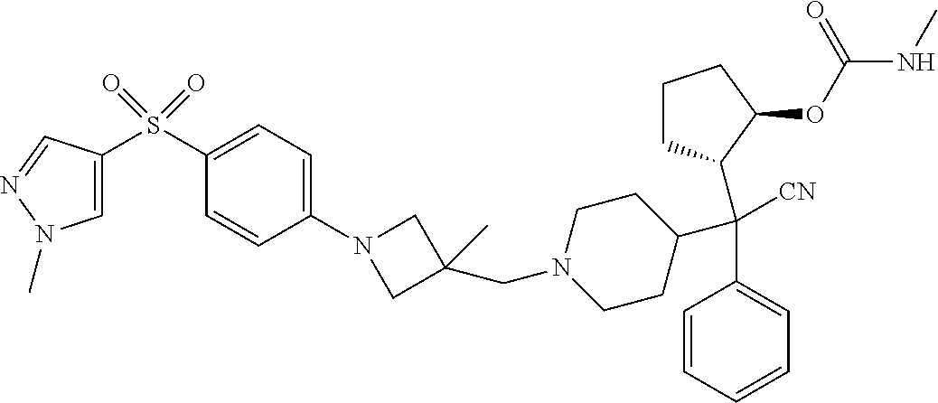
C1(S(=O)(=O)C2=CN(C)N=C2)=CC=C(N2CC(CN3CCC(C(C4=CC=CC=C4)([CN])C4CCCC4OC(NC)=O)CC3)(C)C2)C=C1
